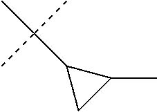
CC(C1CC1C)(C)C
